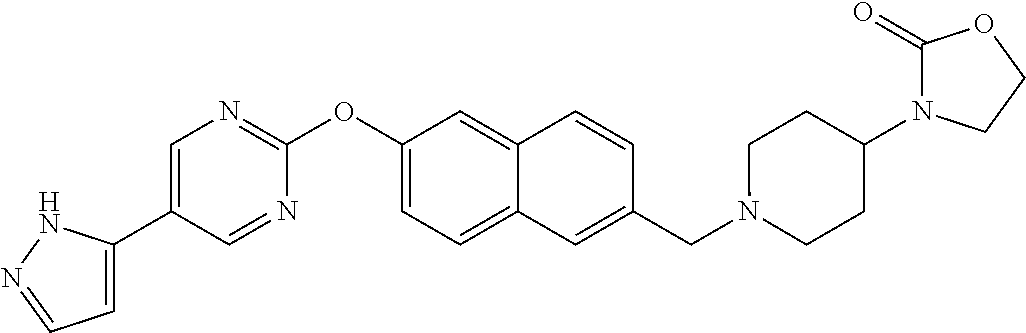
C1=C(C2=CN=C(OC3=CC=C4C(=C3)C=CC(CN3CCC(N5C(=O)OCC5)CC3)=C4)N=C2)NN=C1
